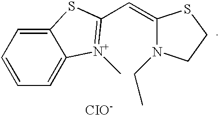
C1=C2C(=CC=C1)SC(C=C1N(CC)CCS1)=[N+]2C.[CIO-]
